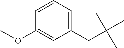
C1(CC(C)(C)C)=CC=CC(OC)=C1
